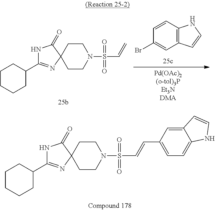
N1(S(C=CC2=CC=C3C(=C2)C=CN3)(=O)=O)CCC2(CC1)C(=O)NC(C1CCCCC1)=N2.N1(S(C=C)(=O)=O)CCC2(CC1)C(=O)NC(C1CCCCC1)=N2.C1=CC2=C(C=C1Br)C=CN2
